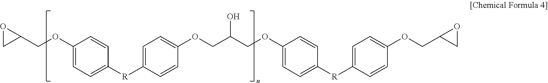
C1(OCC2OC2)=CC=C([R]C2=CC=C(OCC(COC3=CC=C([R]C4=CC=C(OCC5CO5)C=C4)C=C3)O)C=C2)C=C1
